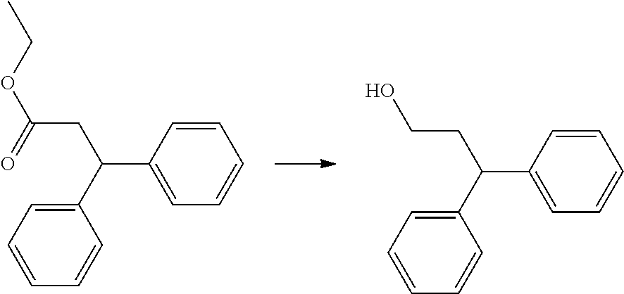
C1(C(CC(=O)OCC)C2=CC=CC=C2)=CC=CC=C1.C1(C(CCO)C2=CC=CC=C2)=CC=CC=C1
